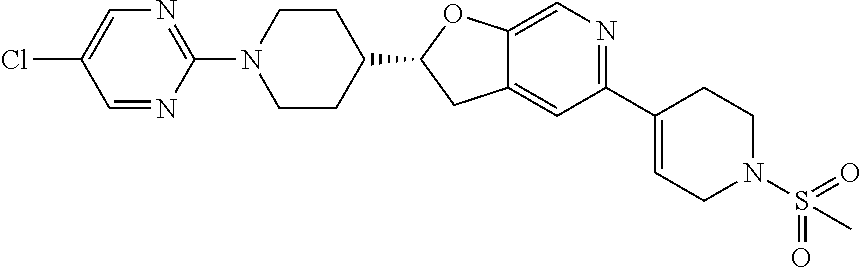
C1N(C2=NC=C(Cl)C=N2)CCC(C2CC3=CC(C4=CCN(S(=O)(=O)C)CC4)=NC=C3O2)C1
